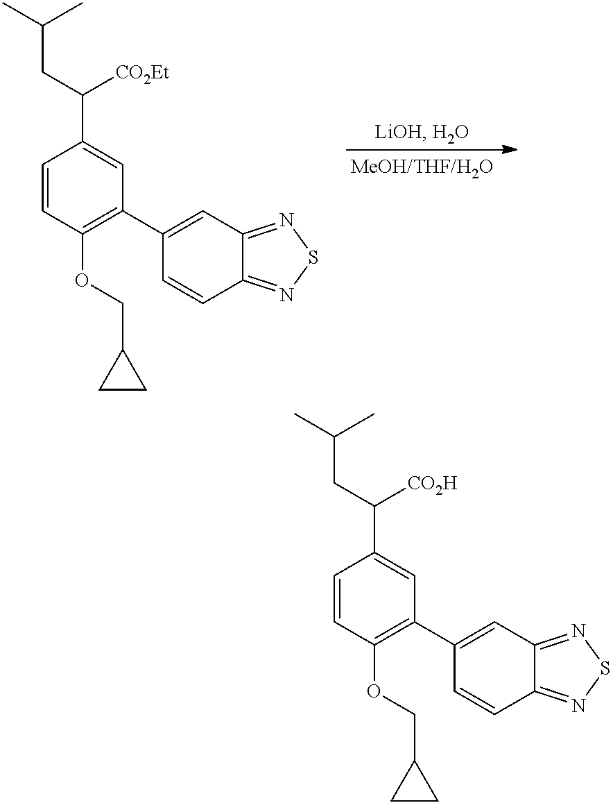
C1=CC(OCC2CC2)=C(C2=CC3=NSN=C3C=C2)C=C1C(CC(C)C)[CO2Et].C1=CC(OCC2CC2)=C(C2=CC3=NSN=C3C=C2)C=C1C(CC(C)C)[CO2H]
